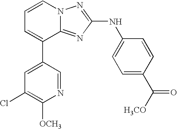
C1=CN2C(=NC(NC3=CC=C(C([H3CO])=O)C=C3)=N2)C(C2=CC(Cl)=C([OCH3])N=C2)=C1
